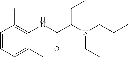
C1=CC=C(C)C(NC(=O)C(CC)N(CC)CCC)=C1C
